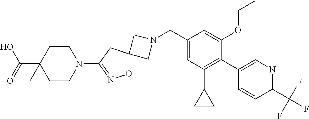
C1N(CC2=CC(C3CC3)=C(C3=CN=C(C(F)(F)F)C=C3)C(OCC)=C2)CC12ON=C(N1CCC(C(O)=O)(C)CC1)C2
